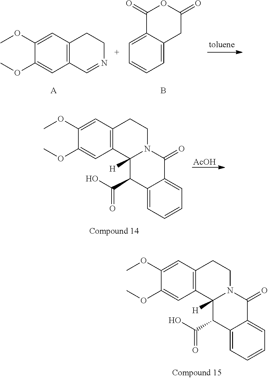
C1=C2C(=CC=C1)C(=O)OC(=O)C2.C12=C(C=C(OC)C(OC)=C1)CCN=C2.[A].B.C12=C(C=C(OC)C(OC)=C1)CCN1C2([H])C(C(=O)O)C2=CC=CC=C2C1=O.[AcOH].C12=C(C=C(OC)C(OC)=C1)CCN1C2([H])C(C(=O)O)C2=CC=CC=C2C1=O
